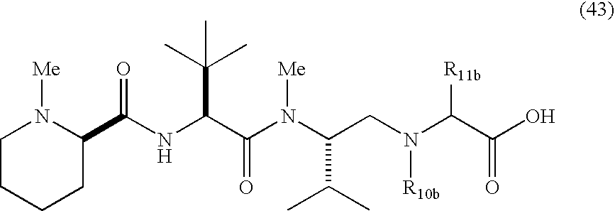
C1CCCC(C(NC(C(N([Me])C(C(C)C)CN([R10b])C([R11b])C(O)=O)=O)C(C)(C)C)=O)N1[Me]
